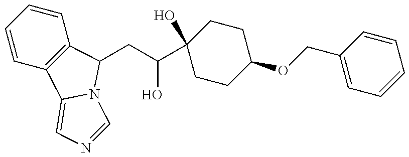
C(C(O)C1(O)CCC(OCC2=CC=CC=C2)CC1)C1C2=C(C=CC=C2)C2=CN=CN21
